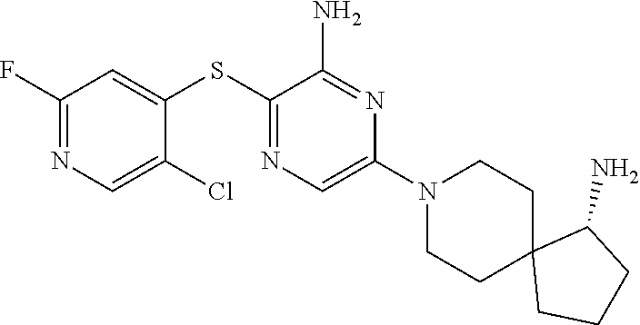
S(C1=NC=C(N2CCC3(CC2)CCCC3N)N=C1N)C1=CC(F)=NC=C1Cl
